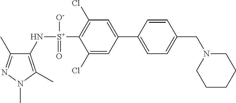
C1(C)=NN(C)C(C)=C1N[S+](C1=C(Cl)C=C(C2=CC=C(CN3CCCCC3)C=C2)C=C1Cl)(=O)[O-]
